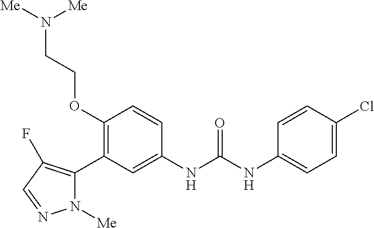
C1(OCCN([Me])[Me])=C(C2=C(F)C=NN2[Me])C=C(NC(NC2=CC=C(Cl)C=C2)=O)C=C1
